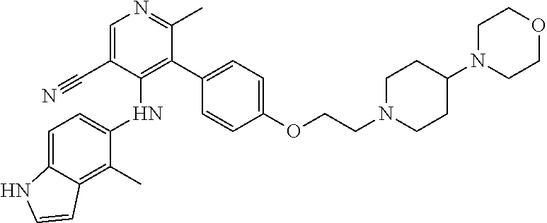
C1(C)=C2C(=CC=C1NC1=C(C3=CC=C(OCCN4CCC(N5CCOCC5)CC4)C=C3)C(C)=NC=C1C#N)NC=C2
